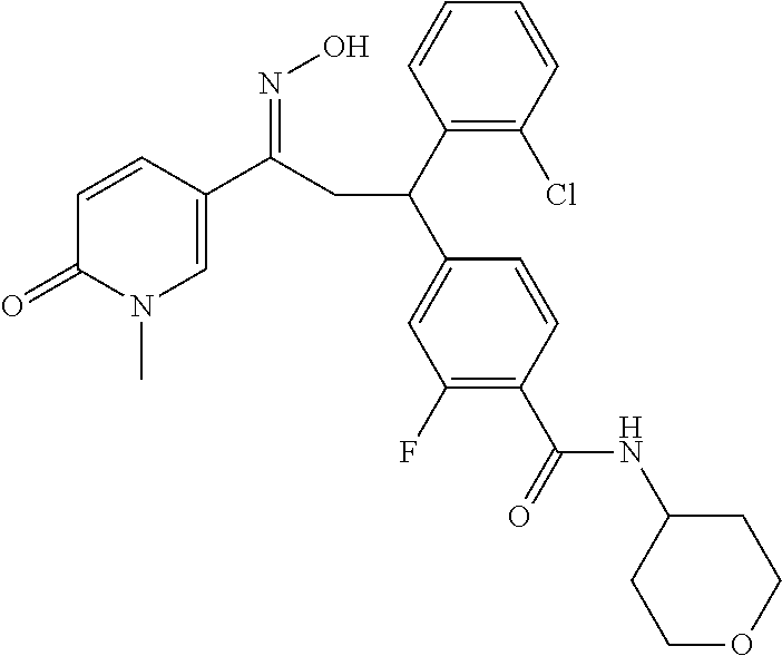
C1(C(C2=CC(F)=C(C(=O)NC3CCOCC3)C=C2)CC(C2=CN(C)C(=O)C=C2)=NO)=C(Cl)C=CC=C1
